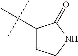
C1(C(C)(C)C)CCNC1=O
